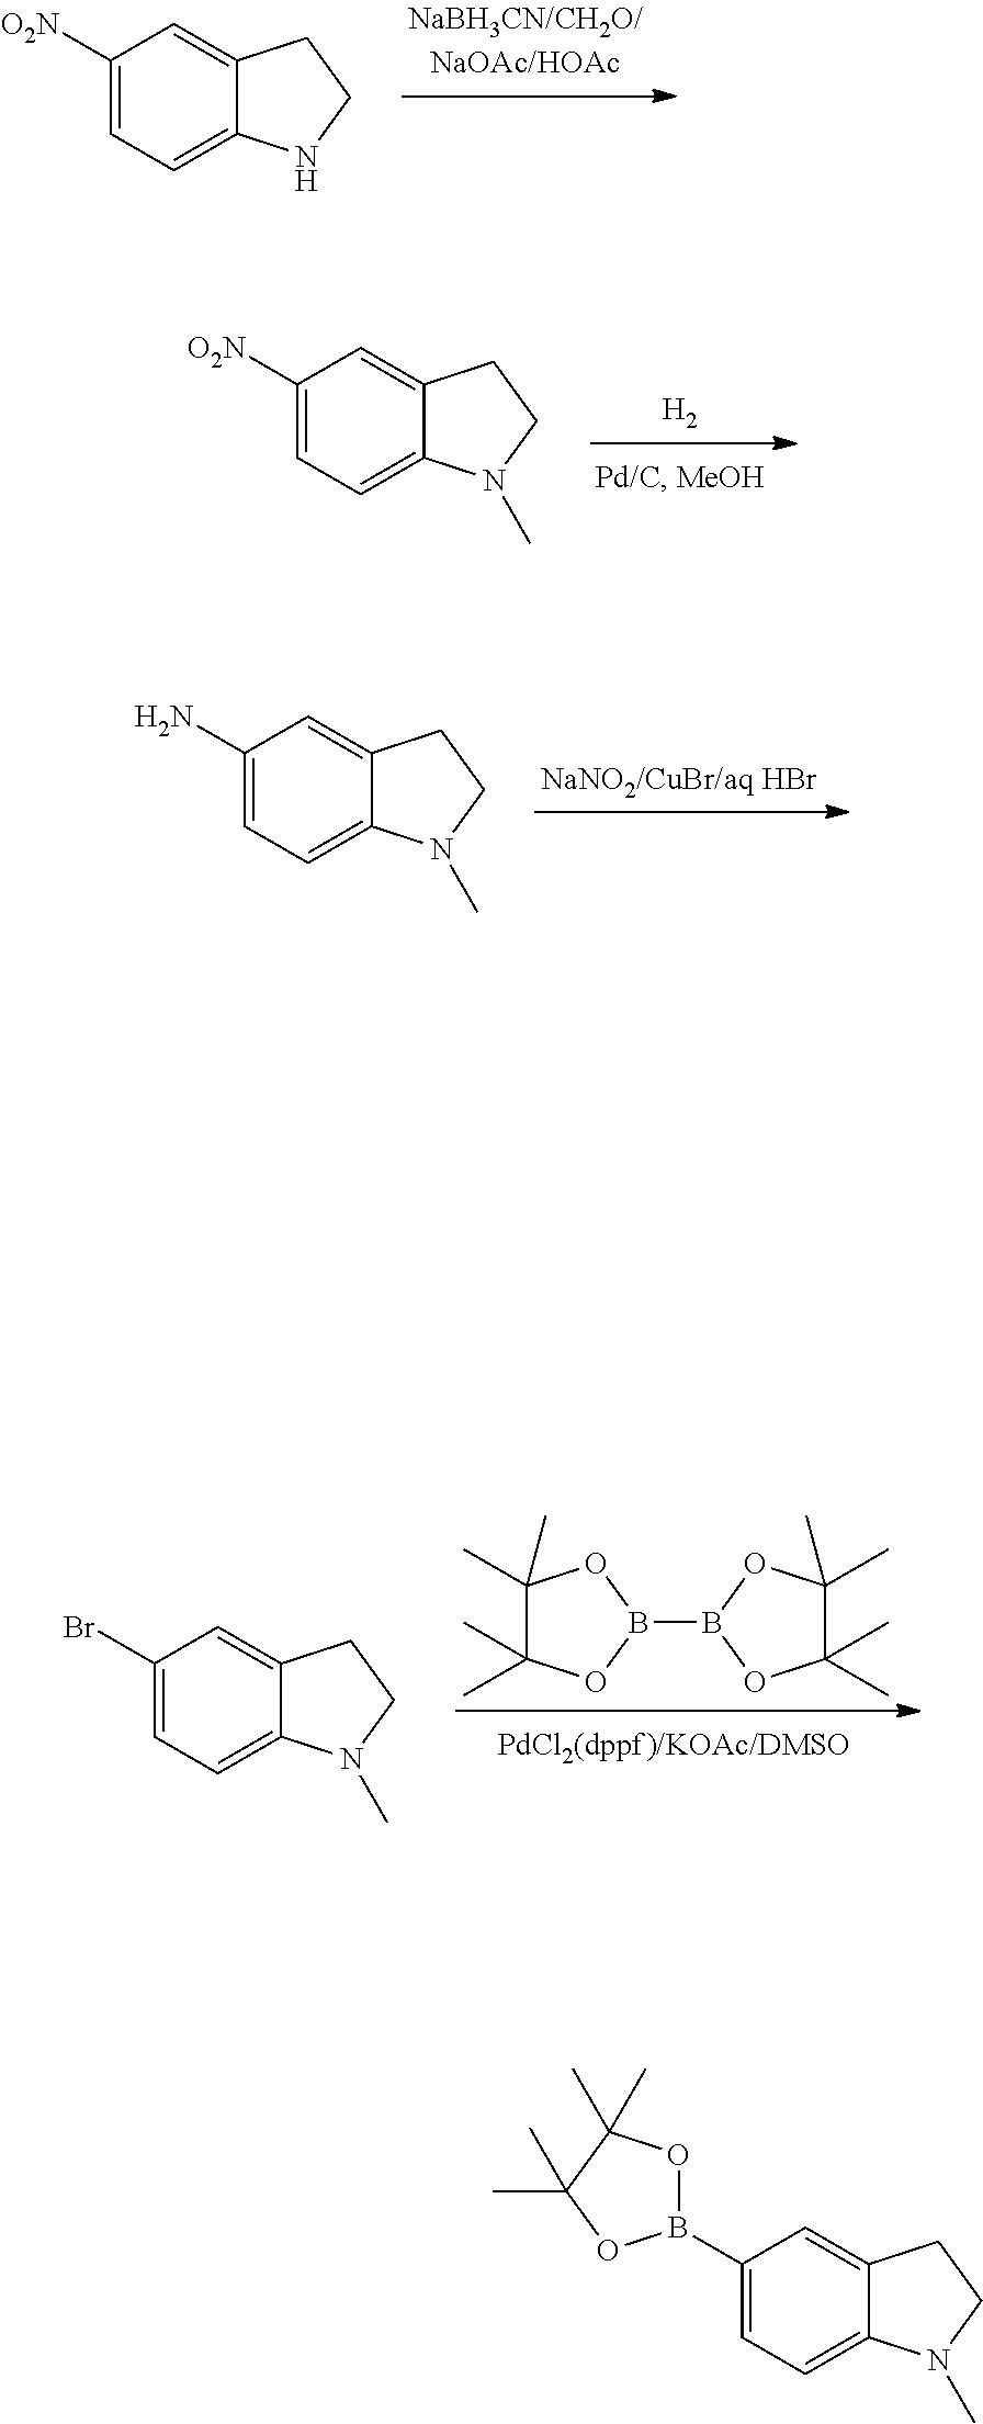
C1([O2N])=CC=C2C(=C1)CCN2.C1(B2OC(C)(C)C(C)(C)O2)=CC=C2C(=C1)CCN2C.C1(C)(C)C(C)(C)OB(B2OC(C)(C)C(C)(C)O2)O1.C1(Br)=CC=C2C(=C1)CCN2C.C1([O2N])=CC=C2C(=C1)CCN2C.[H2].C1(N)=CC=C2C(=C1)CCN2C.[NaNO2/CuBr/aq HBr]
